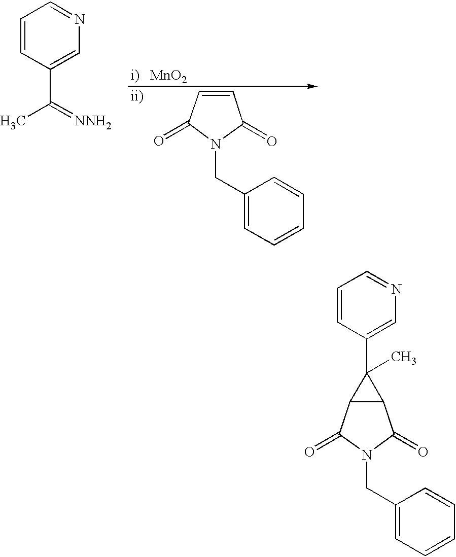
C1=CC(C(C)=[NNH2])=CN=C1.C1=CC(=O)N(CC2=CC=CC=C2)C1=O.C1=CC(C2(C)C3C2C(=O)N(CC2=CC=CC=C2)C3=O)=CN=C1
